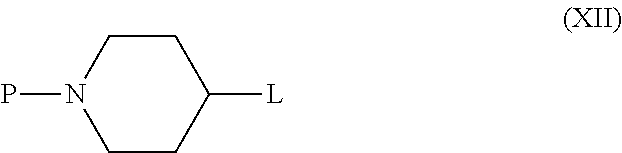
C1CN(P)CCC1[L]
